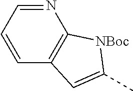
C1=CC=NC2=C1C=C(C)[NBoc]2
